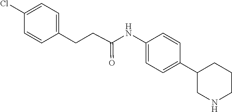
C1(Cl)=CC=C(CCC(NC2=CC=C(C3CNCCC3)C=C2)=O)C=C1
